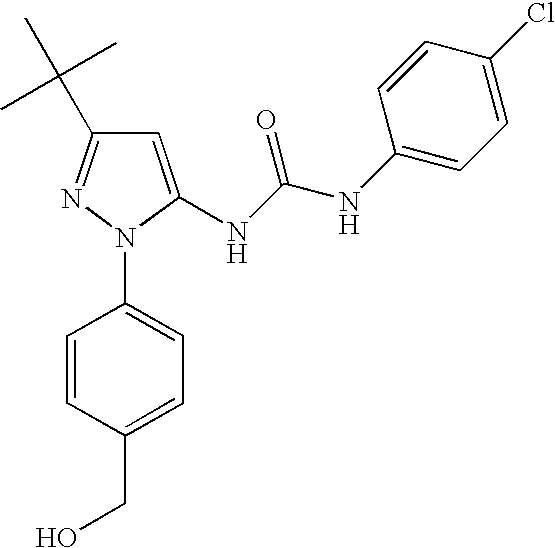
N1(C2=CC=C(CO)C=C2)C(NC(NC2=CC=C(Cl)C=C2)=O)=CC(C(C)(C)C)=N1
